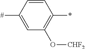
C1=CC([#])=CC(O[CHF2])=C1*
